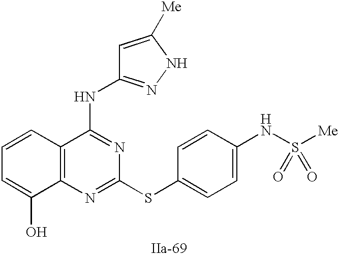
C12=C(N=C(SC3=CC=C(NS([Me])(=O)=O)C=C3)N=C1NC1=NNC([Me])=C1)C(O)=CC=C2
